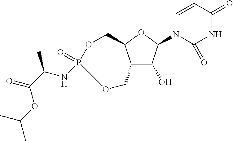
C12C(O)C(N3C=CC(=O)NC3=O)OC1COP(=O)(NC(C(=O)OC(C)C)C)OC2
